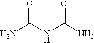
NC(NC(N)=O)=O
